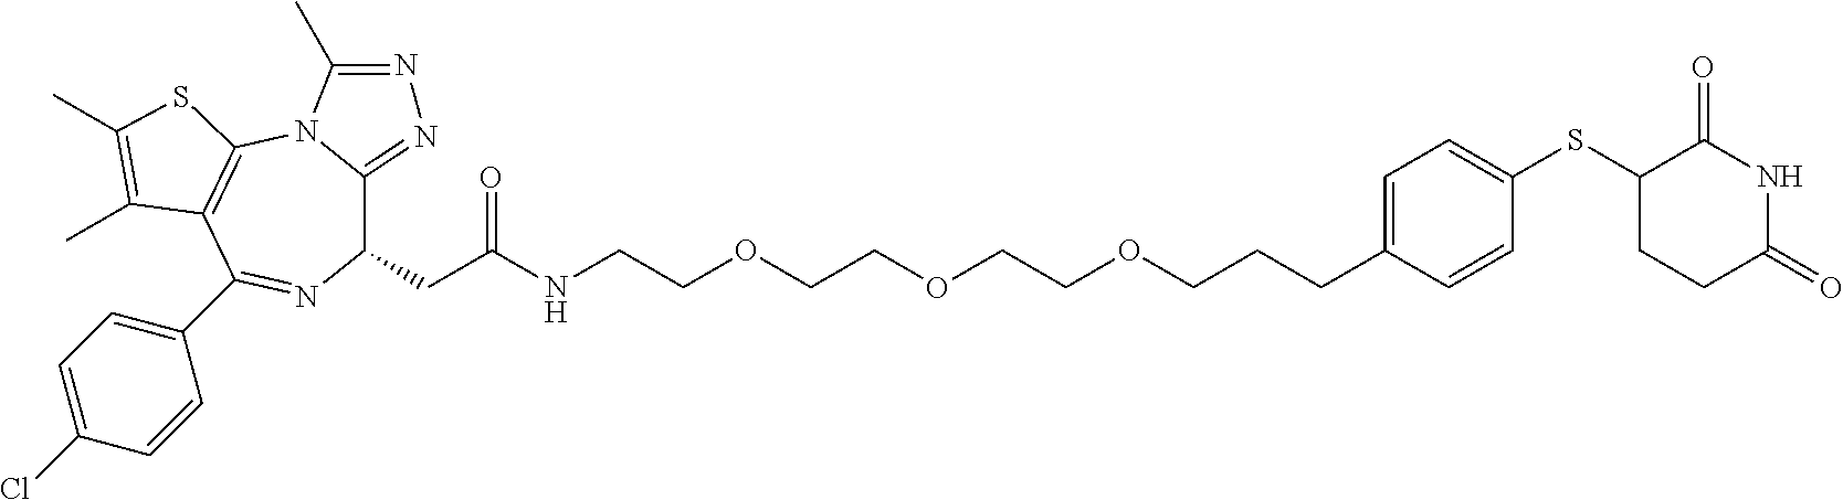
C1(CC(NCCOCCOCCOCCCC2=CC=C(SC3CCC(=O)NC3=O)C=C2)=O)C2=NN=C(C)N2C2=C(C(C3=CC=C(Cl)C=C3)=N1)C(C)=C(C)S2
